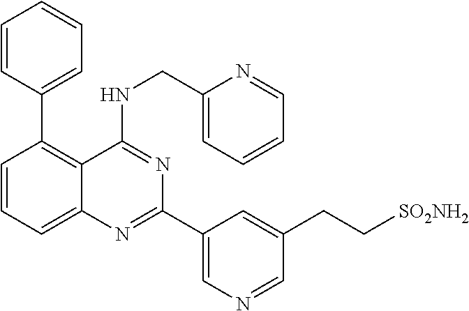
C1=CC(C2=C3C(=CC=C2)N=C(C2=CN=CC(CC[SO2NH2])=C2)N=C3NCC2=CC=CC=N2)=CC=C1
